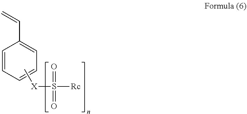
C1=CC=CC=C1C=C.C[X]S([Rc])(=O)=O
